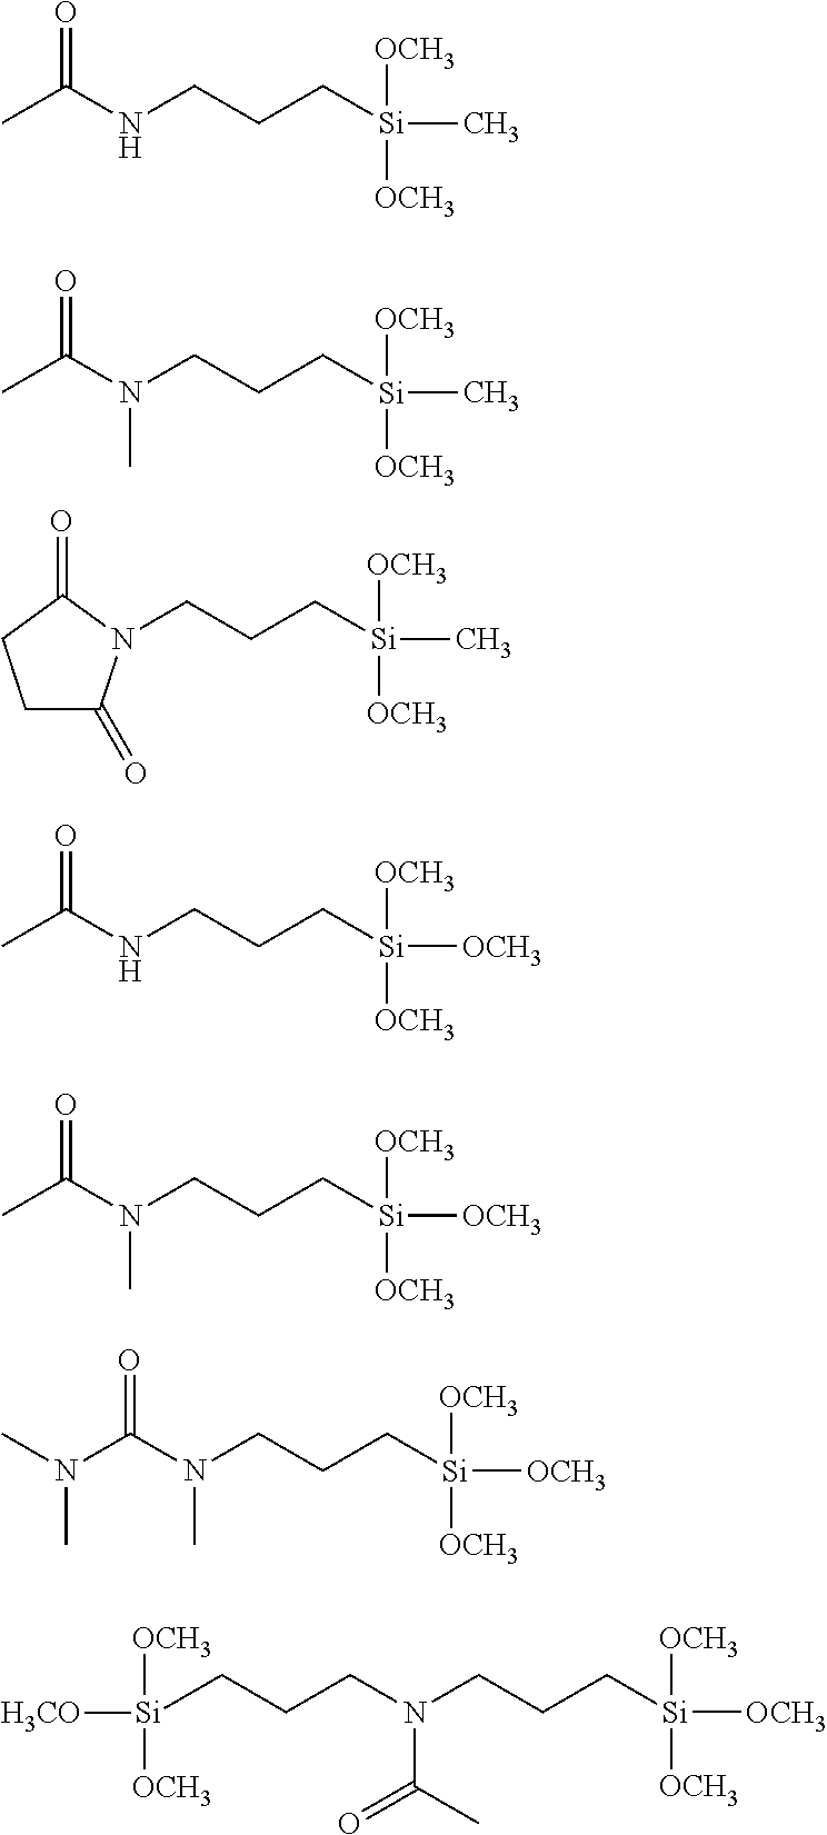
CC(NCCC[Si]([OCH3])([OCH3])C)=O.CC(N(CCC[Si]([OCH3])([OCH3])C)C)=O.C(CC[Si]([OCH3])([OCH3])C)N1C(=O)CCC1=O.CC(NCCC[Si]([OCH3])([OCH3])[OCH3])=O.CC(N(CCC[Si]([OCH3])([OCH3])[OCH3])C)=O.N(C(N(CCC[Si]([OCH3])([OCH3])[OCH3])C)=O)(C)C.C(CN(CCC[Si]([OCH3])([OCH3])[OCH3])C(=O)C)C[Si]([OCH3])([H3CO])[OCH3]
